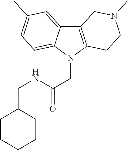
C12=C(N(CC(=O)NCC3CCCCC3)C3=CC=C(C)C=C13)CCN(C)C2
